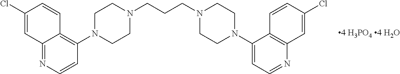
C1(Cl)=CC2=NC=CC(N3CCN(CCCN4CCN(C5=CC=NC6=C5C=CC(Cl)=C6)CC4)CC3)=C2C=C1
